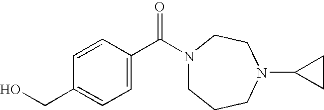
OCC1=CC=C(C(N2CCCN(C3CC3)CC2)=O)C=C1
